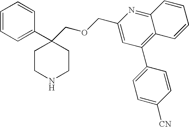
C1=CC=C(C2(COCC3=CC(C4=CC=C([CN])C=C4)=C4C(=N3)C=CC=C4)CCNCC2)C=C1
